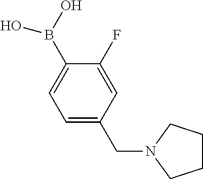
C1=C(CN2CCCC2)C=C(F)C(B(O)O)=C1
